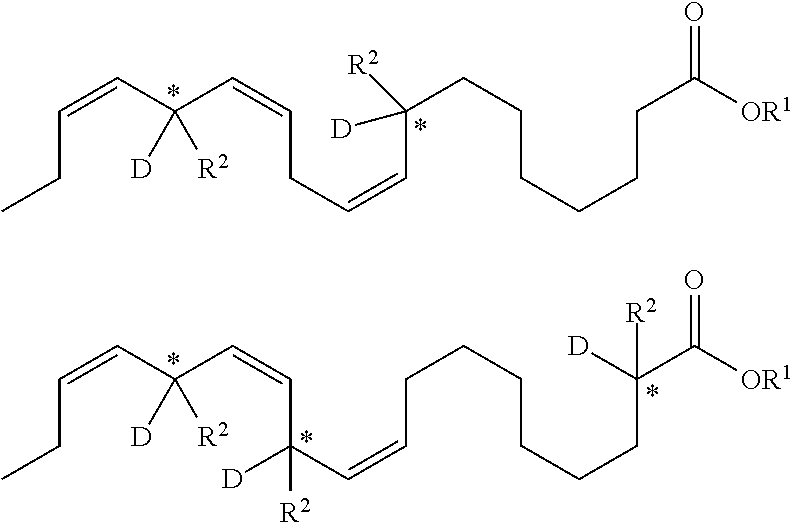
C(=CC(C=CCC=CC(CCCCCCC(=O)[OR1])([D])[R2])([D])[R2])CC.C(=CC(C=CC(C=CCCCCCCC(C(=O)[OR1])([D])[R2])([R2])[D])([D])[R2])CC
